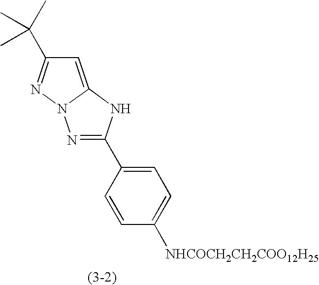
N1=C(C2=CC=C([NHCOCH2CH2COO12H25])C=C2)NC2=CC(C(C)(C)C)=NN12
